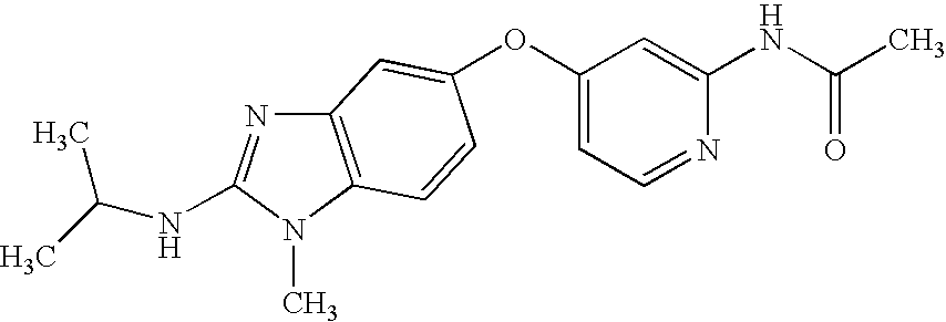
O(C1=CC=NC(NC(C)=O)=C1)C1=CC2=C(N(C)C(NC(C)C)=N2)C=C1
